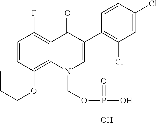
C1=CC(OCCC)=C2C(=C1F)C(=O)C(C1=C(Cl)C=C(Cl)C=C1)=CN2COP(O)(=O)O
